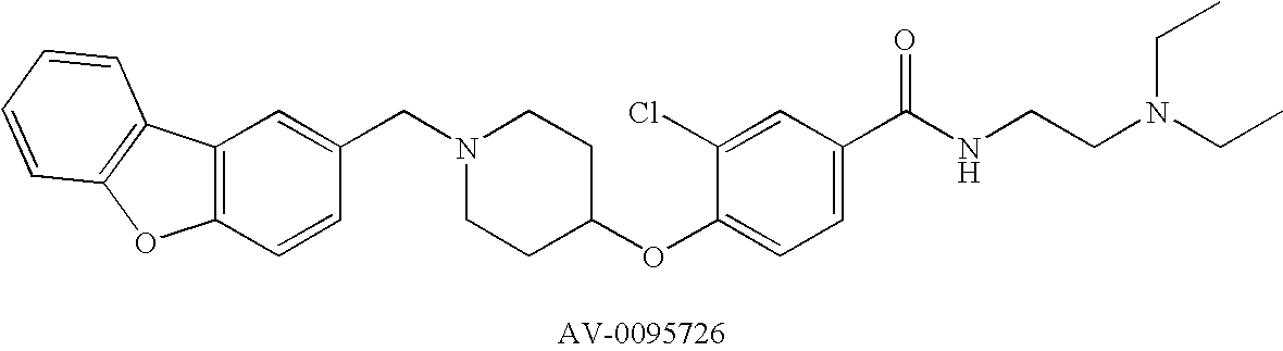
C1(CN2CCC(OC3=CC=C(C(NCCN(CC)CC)=O)C=C3Cl)CC2)=CC2=C(C=C1)OC1=C2C=CC=C1
